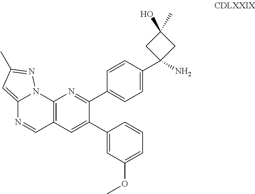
C12=CC(C)=NN1C1=C(C=N2)C=C(C2=CC(OC)=CC=C2)C(C2=CC=C(C3(N)CC(C)(O)C3)C=C2)=N1
